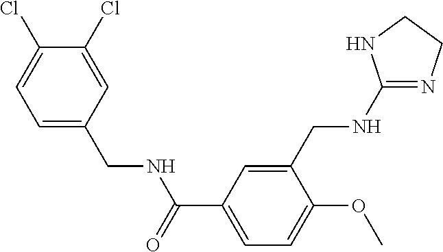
C1=C(CNC(=O)C2=CC=C(OC)C(CNC3=NCCN3)=C2)C=C(Cl)C(Cl)=C1
